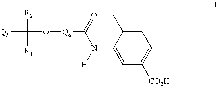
[Qb]C(O[Qa]C(N([H])C1=CC([CO2H])=CC=C1C)=O)([R2])[R1]
